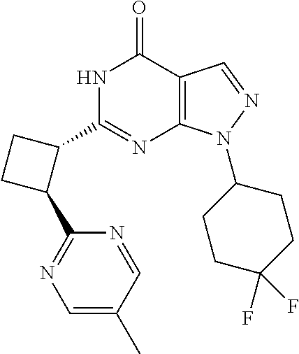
C12=C(N(C3CCC(F)(F)CC3)N=C1)N=C(C1CCC1C1=NC=C(C)C=N1)NC2=O
